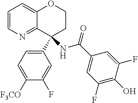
C1=CN=C2C(=C1)OCCC2(NC(C1=CC(F)=C(O)C(F)=C1)=O)C1=CC=C([F3CO])C(F)=C1
